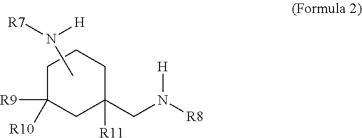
C1C([R9])([R10])CC([R11])(CN([R8])[H])CC1.CN([R7])[H]
